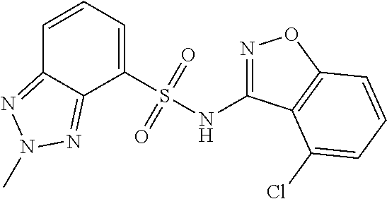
C1=CC=C(S(NC2=NOC3=C2C(Cl)=CC=C3)(=O)=O)C2=NN(C)N=C12
